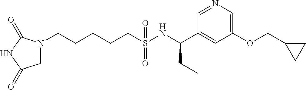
N1(CCCCCS(NC(C2=CC(OCC3CC3)=CN=C2)CC)(=O)=O)CC(=O)NC1=O
